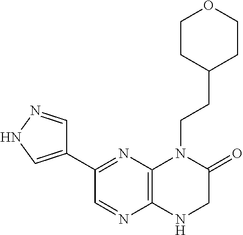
C1=NNC=C1C1=NC2=C(N=C1)NCC(=O)N2CCC1CCOCC1
